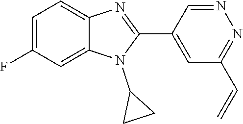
C1=C(F)C=C2C(=C1)N=C(C1=CC(C=C)=NN=C1)N2C1CC1
